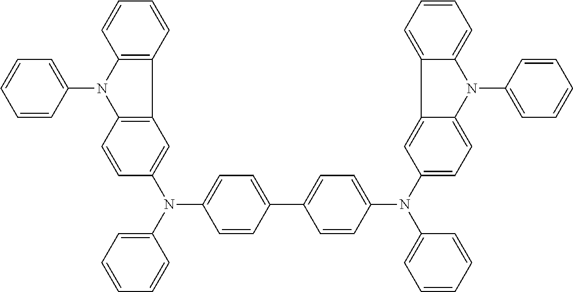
C1=CC(C2=CC=C(N(C3=CC=CC=C3)C3=CC=C4C(=C3)C3=CC=CC=C3N4C3=CC=CC=C3)C=C2)=CC=C1N(C1=CC2=C(C=C1)N(C1=CC=CC=C1)C1=C2C=CC=C1)C1=CC=CC=C1
